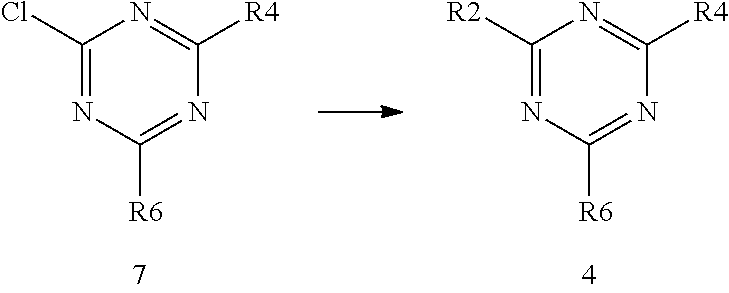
C1(Cl)=NC([R6])=NC([R4])=N1.C1([R2])=NC([R6])=NC([R4])=N1
